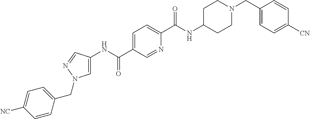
N(C(C1=CC=C(C(NC2CCN(CC3=CC=C([CN])C=C3)CC2)=O)N=C1)=O)C1=CN(CC2=CC=C([NC])C=C2)N=C1
